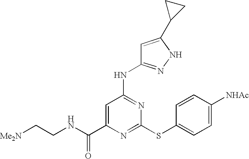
C1(C(NCC[Me2N])=O)=CC(NC2=NNC(C3CC3)=C2)=NC(SC2=CC=C([NHAc])C=C2)=N1
